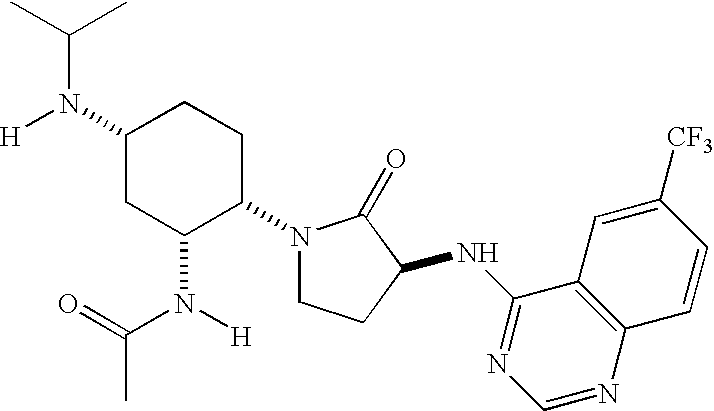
C1(N([H])C(C)C)CC(N([H])C(=O)C)C(N2CCC(NC3=NC=NC4=C3C=C([CF3])C=C4)C2=O)CC1
